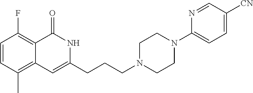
C1=CC(C)=C2C(=C1F)C(=O)NC(CCCN1CCN(C3=CC=C([CN])C=N3)CC1)=C2
